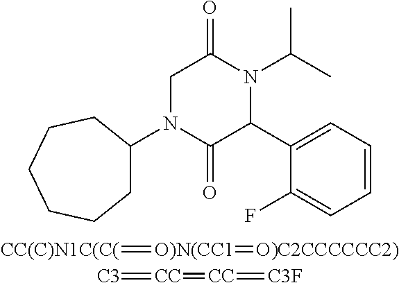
C1C(N2C(=O)C(C3=CC=CC=C3F)N(C(C)C)C(=O)C2)CCCCC1.[CC(C)N1C(C(]=[O)N(CC1]=[O)C2CCCCCC2)].[CC](=[CC]=[C3F])=[C3]
